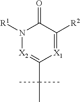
O=C1C([R2])=[X1]C(C(C)(C)C)=[X2]N1[R1]
